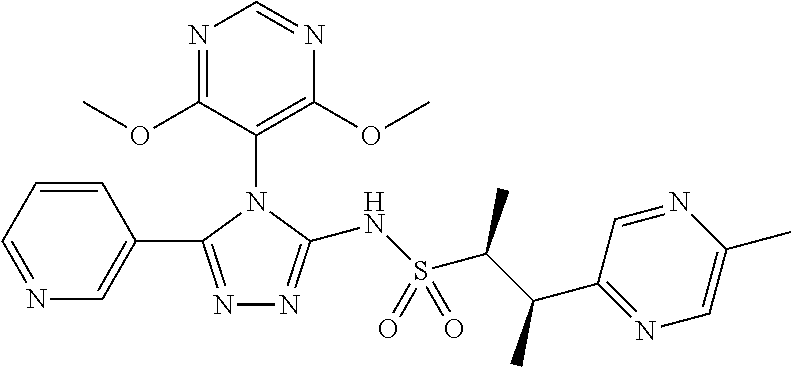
C1=NC(OC)=C(N2C(NS(C(C(C3=NC=C(C)N=C3)C)C)(=O)=O)=NN=C2C2=CN=CC=C2)C(OC)=N1
